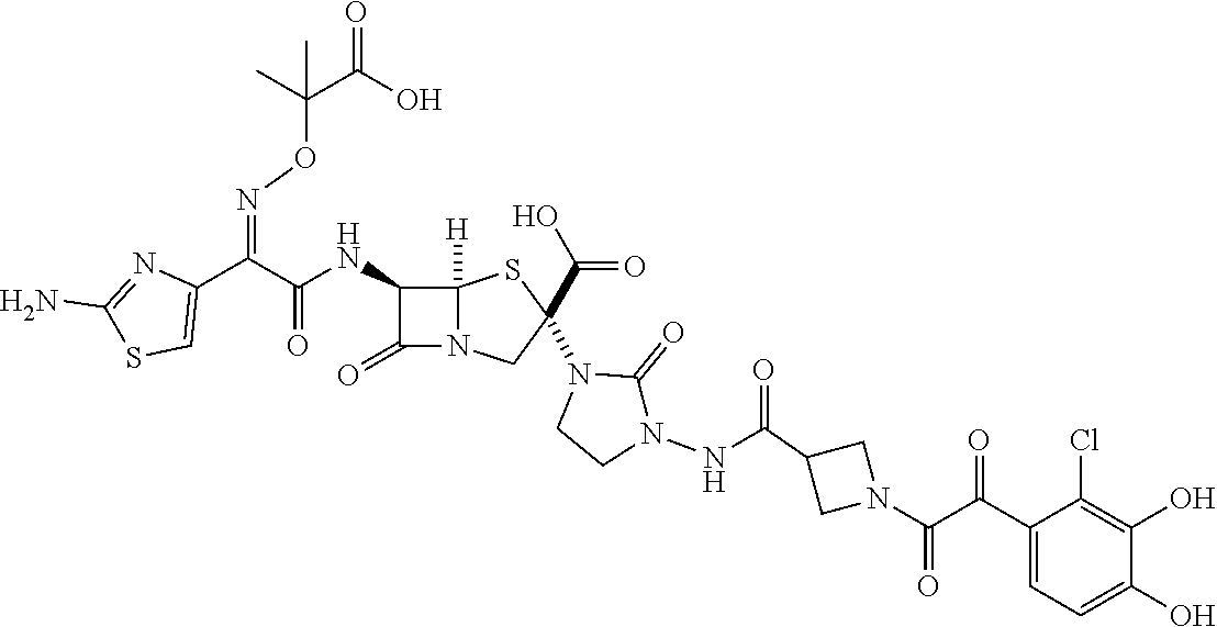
C(=O)(NC1C(=O)N2C1([H])SC(N1CCN(NC(C3CN(C(C(C4=CC=C(O)C(O)=C4Cl)=O)=O)C3)=O)C1=O)(C(O)=O)C2)C(C1=CSC(N)=N1)=NOC(C(O)=O)(C)C
